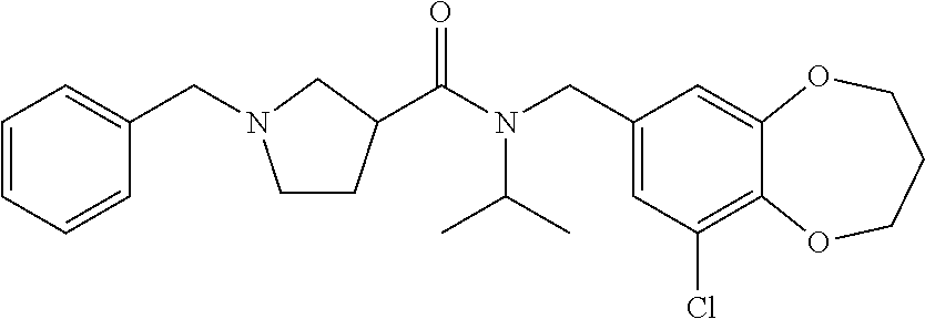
C1(CN(C(=O)C2CCN(CC3=CC=CC=C3)C2)C(C)C)=CC(Cl)=C2C(=C1)OCCCO2
